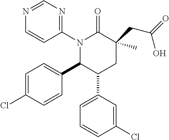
C1(N2C(C3=CC=C(Cl)C=C3)C(C3=CC=CC(Cl)=C3)CC(CC(=O)O)(C)C2=O)=NC=NC=C1
